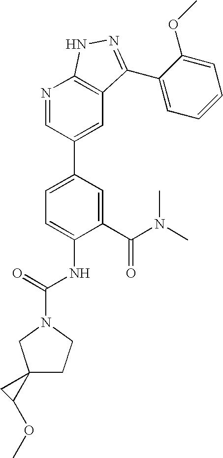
C1(C(N(C)C)=O)=CC(C2=CC3=C(N=C2)NN=C3C2=CC=CC=C2OC)=CC=C1NC(=O)N1CC2(CC1)C(OC)C2
